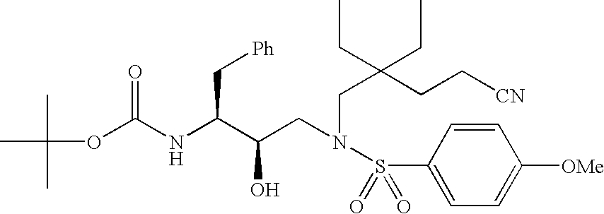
CC(C)(C)OC(NC(C(CN(CC(CC[CN])(CC)CC)S(C1=CC=C([OMe])C=C1)(=O)=O)O)C[Ph])=O
